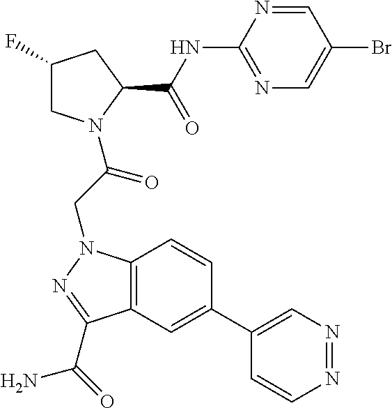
C12=C(C=C(C3=CN=NC=C3)C=C1)C(C(N)=O)=NN2CC(=O)N1CC(F)CC1C(=O)NC1=NC=C(Br)C=N1
